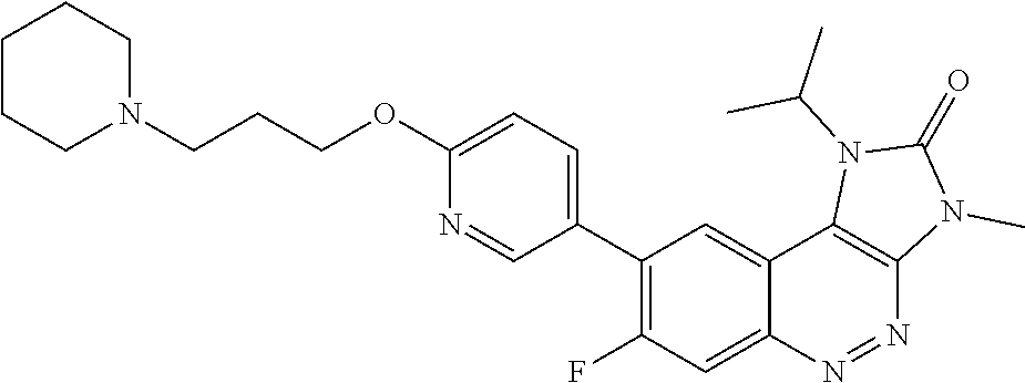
C1(C2=C(F)C=C3C(=C2)C2=C(N=N3)N(C)C(=O)N2C(C)C)=CC=C(OCCCN2CCCCC2)N=C1
